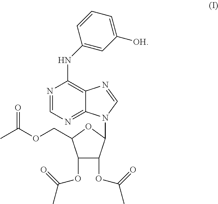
N1=CN=C2C(=C1NC1=CC([OH])=CC=C1)N=CN2C1C(OC(C)=O)C(OC(C)=O)C(COC(C)=O)O1
